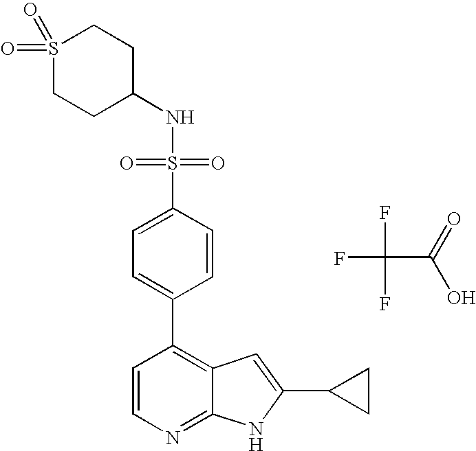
C1=CN=C2C(=C1C1=CC=C(S(=O)(NC3CCS(=O)(=O)CC3)=O)C=C1)C=C(C1CC1)N2.FC(C(=O)O)(F)F
